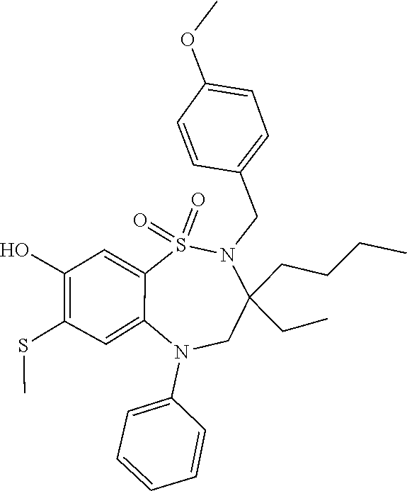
O=S1(=O)C2=CC(O)=C(SC)C=C2N(C2=CC=CC=C2)CC(CCCC)(CC)N1CC1=CC=C(OC)C=C1
